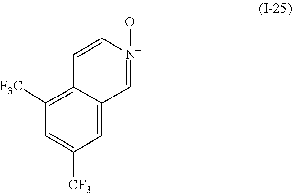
[O-][N+]1=CC2=CC([CF3])=CC([F3C])=C2C=C1
